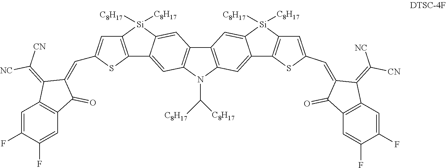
C1=C(F)C(F)=CC2=C1C(=C([NC])[CN])C(=CC1=CC3=C(S1)C1=CC4=C(C=C1[Si]3([C8H17])[C8H17])C1=C(N4C([C8H17])[C8H17])C=C3C(=C1)[Si]([C8H17])([C8H17])C1=C3SC(C=C3C(=O)C4=C(C3=C([CN])[NC])C=C(F)C(F)=C4)=C1)C2=O
